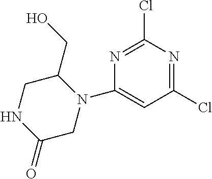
C1=C(N2CC(=O)NCC2CO)N=C(Cl)N=C1Cl
